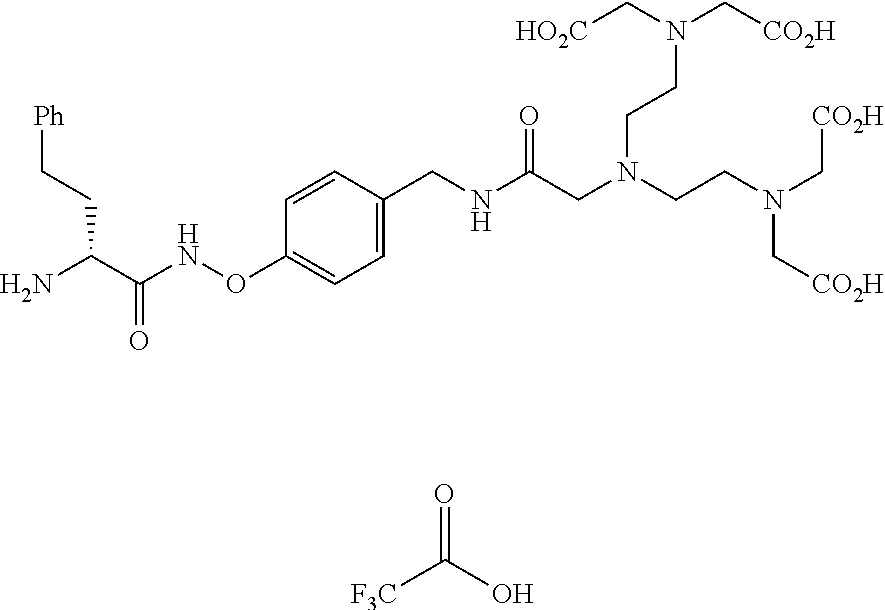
C(CC(C(NOC1=CC=C(CNC(CN(CCN(C[CO2H])C[CO2H])CCN(C[CO2H])C[HO2C])=O)C=C1)=O)N)[Ph].[F3C]C(O)=O
